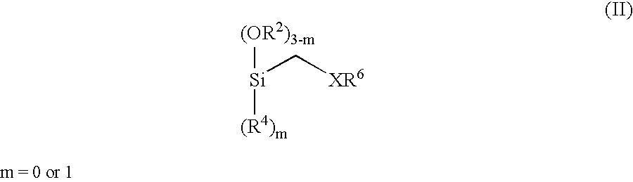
[(OR2)3-m][Si](C[XR6])[(R4)m]
